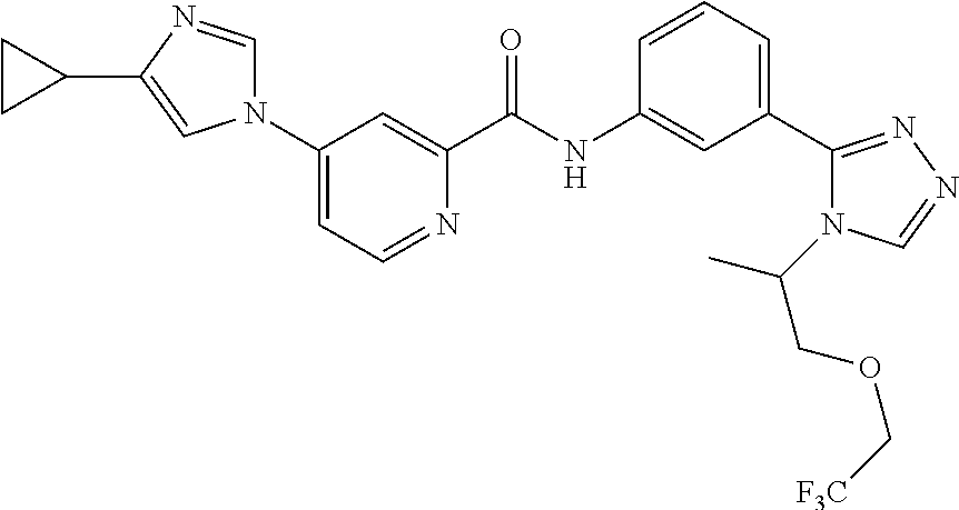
C1(N2C=NC(C3CC3)=C2)=CC=NC(C(NC2=CC(C3=NN=CN3C(C)COC[F3C])=CC=C2)=O)=C1
